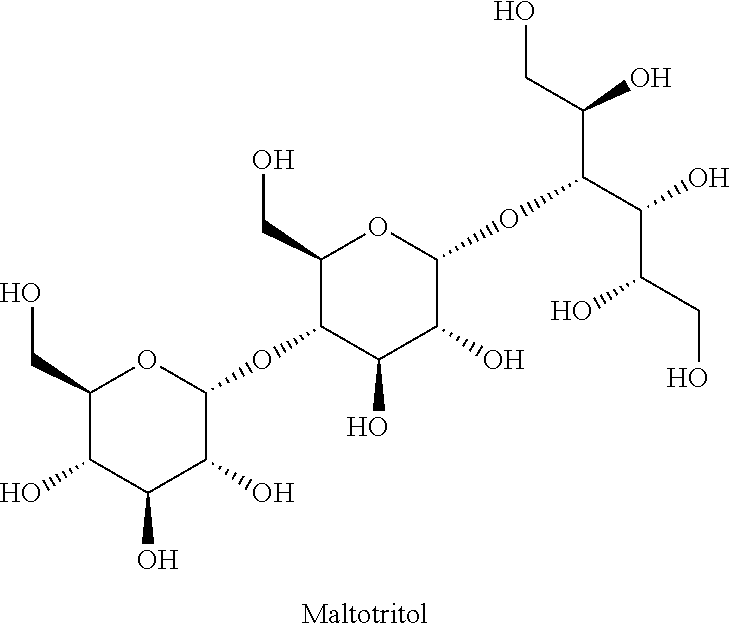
C1(CO)C(O)C(O)C(O)C(OC2C(O)C(O)C(OC(C(O)CO)C(O)C(CO)O)OC2CO)O1
